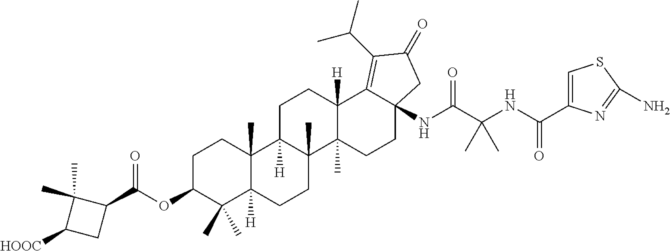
C1=C(C(NC(C(NC23C(=C(C(C)C)C(=O)C2)C2([H])C(C)(CC3)C3(C)C([H])(CC2)C2(C)C([H])(CC3)C(C)(C)C(OC(=O)C3C(C)(C)C([HOOC])C3)CC2)=O)(C)C)=O)N=C(N)S1
